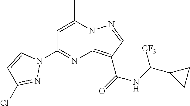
C1=C(C)N2C(=C(C(=O)NC(C3CC3)[CF3])C=N2)N=C1N1C=CC(Cl)=N1
